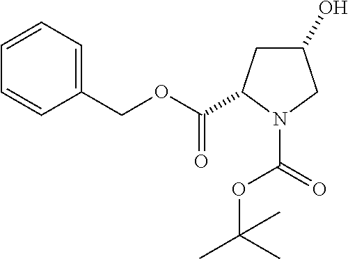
C1(O)CC(C(OCC2=CC=CC=C2)=O)N(C(=O)OC(C)(C)C)C1
